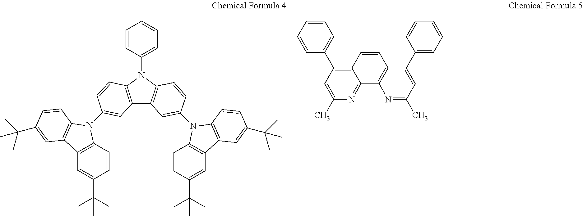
C1(C(C)(C)C)=CC2=C(C=C1)N(C1=CC3=C(C=C1)N(C1=CC=CC=C1)C1=C3C=C(N3C4=C(C=C(C(C)(C)C)C=C4)C4=C3C=CC(C(C)(C)C)=C4)C=C1)C1=C2C=C(C(C)(C)C)C=C1.C12=C(C3=CC=CC=C3)C=C(C)N=C1C1=C(C=C2)C(C2=CC=CC=C2)=CC(C)=N1
